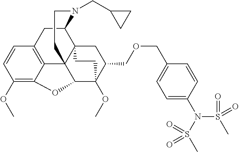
C1(OC)=C2C3=C(C=C1)CC1C45C3(C(C(OC)(C(COCC3=CC=C(N(S(C)(=O)=O)S(C)(=O)=O)C=C3)C4)CC5)O2)CCN1CC1CC1
